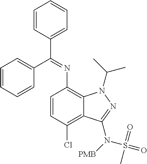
C1=CC(Cl)=C2C(=C1N=C(C1=CC=CC=C1)C1=CC=CC=C1)N(C(C)C)N=C2N([PMB])S(=O)(C)=O
